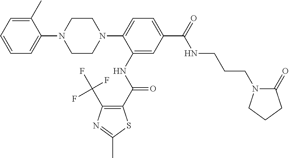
C1=C(C)C(N2CCN(C3=CC=C(C(NCCCN4C(=O)CCC4)=O)C=C3NC(=O)C3=C(C(F)(F)F)N=C(C)S3)CC2)=CC=C1
